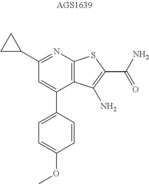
C1=C(C2=CC=C(OC)C=C2)C2=C(N=C1C1CC1)SC(C(N)=O)=C2N
